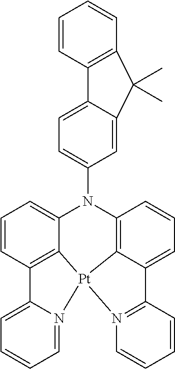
C12=CC=CC=N1[Pt]13C4=C2C=CC=C4N(C2=CC=C4C(=C2)C(C)(C)C2=C4C=CC=C2)C2=C1C(=CC=C2)C1=N3C=CC=C1
